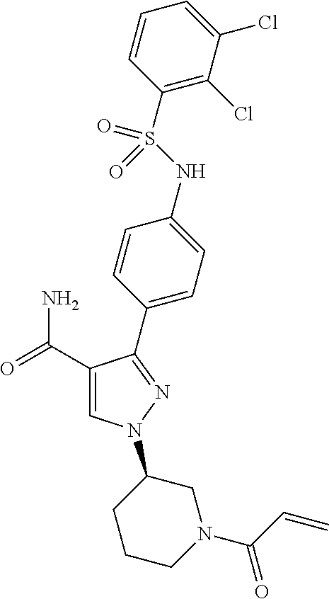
C1(C(=O)N)=CN(C2CCCN(C(=O)C=C)C2)N=C1C1=CC=C(NS(C2=C(Cl)C(Cl)=CC=C2)(=O)=O)C=C1
